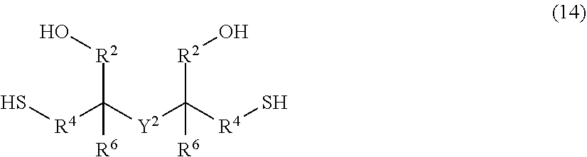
[R2](C([Y2]C([R2]O)([R4]S)[R6])([R6])[R4]S)O
